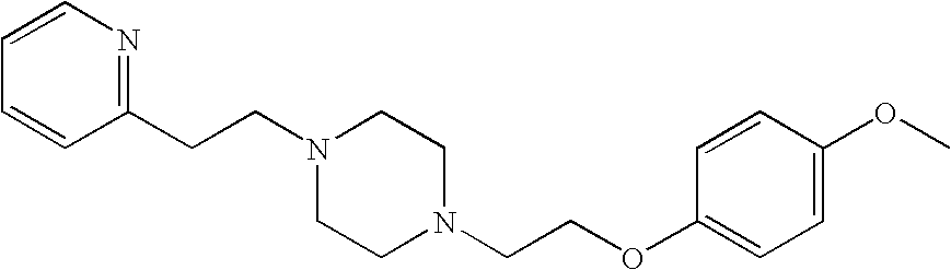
C(CN1CCN(CCOC2=CC=C(OC)C=C2)CC1)C1=NC=CC=C1
